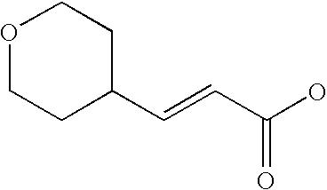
O1CCC(C=CC(O)=O)CC1
